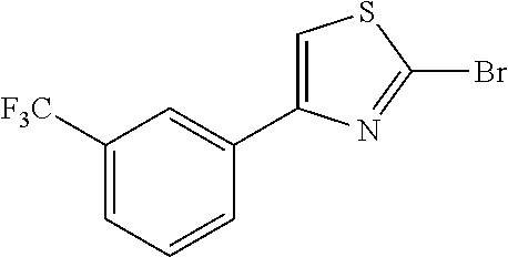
BrC1=NC(C2=CC([F3C])=CC=C2)=CS1
